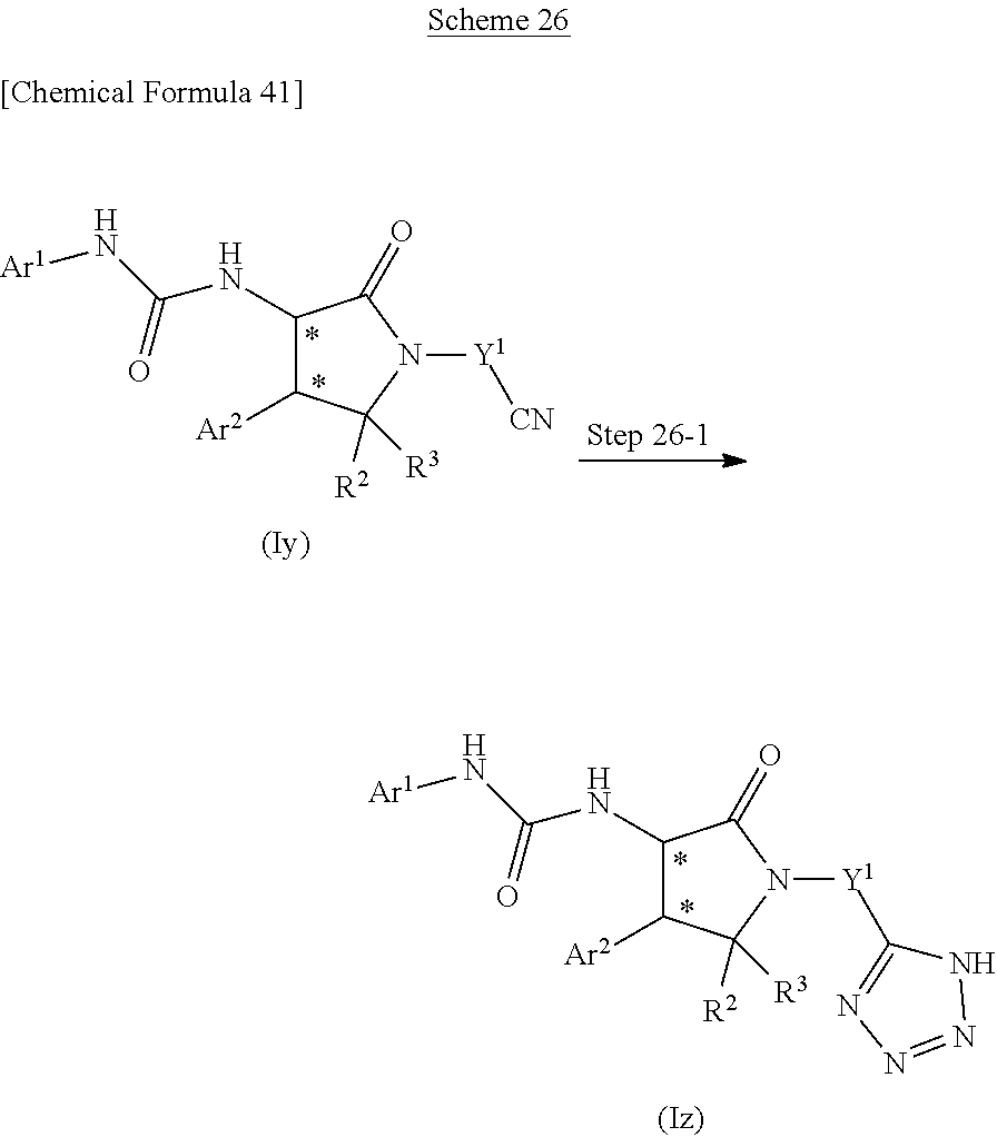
C1(NC(N[Ar1])=O)C([Ar2])C([R2])([R3])N([Y1][CN])C1=O.C1(NC(N[Ar1])=O)C([Ar2])C([R2])([R3])N([Y1]C2=NN=NN2)C1=O
